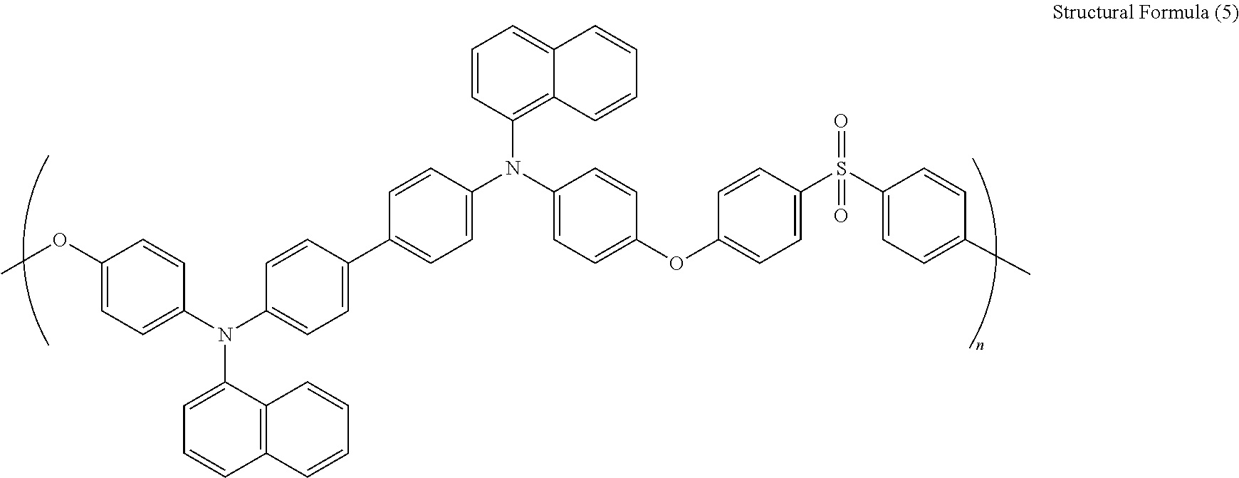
C1(OC)=CC=C(N(C2=CC=C(C3=CC=C(N(C4=CC=C(OC5=CC=C(S(C6=CC=C(C)C=C6)(=O)=O)C=C5)C=C4)C4=C5C(=CC=C4)C=CC=C5)C=C3)C=C2)C2=CC=CC3=C2C=CC=C3)C=C1
